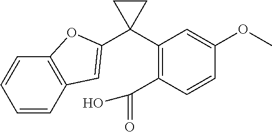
C1(C2(C3=CC4=C(O3)C=CC=C4)CC2)=C(C(=O)O)C=CC(OC)=C1
